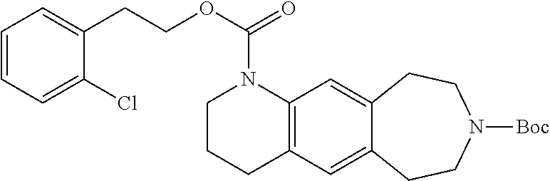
O(C(N1CCCC2=C1C=C1C(=C2)CCN([Boc])CC1)=O)CCC1=CC=CC=C1Cl
